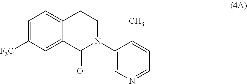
C12=CC=C([F3C])C=C1C(=O)N(C1=CN=CC=C1C)CC2
